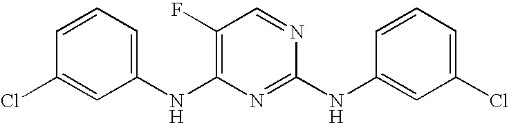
C1=CC=C(NC2=C(F)C=NC(NC3=CC(Cl)=CC=C3)=N2)C=C1Cl
